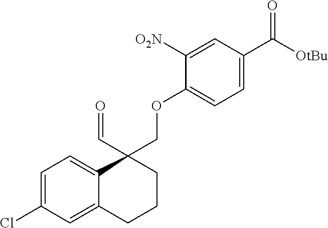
C1=C(Cl)C=C2C(=C1)C(C=O)(COC1=CC=C(C(=O)[OtBu])C=C1[O2N])CCC2
